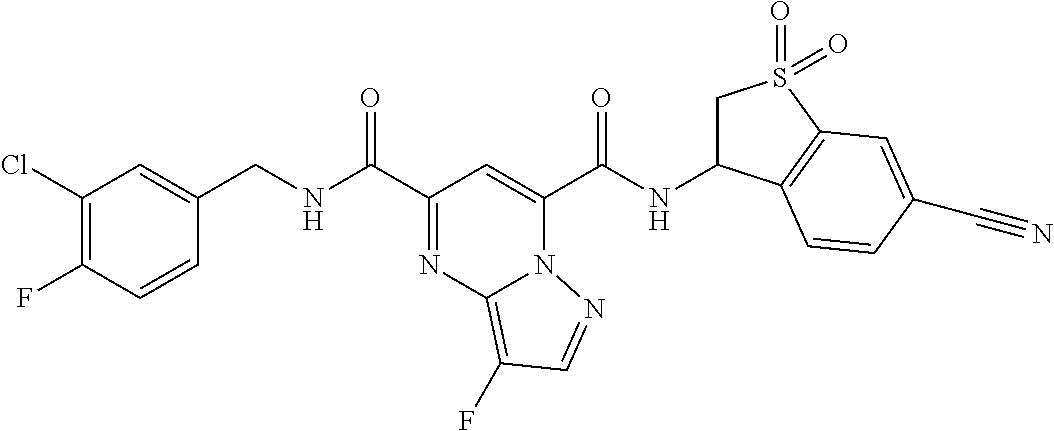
C1(Cl)=C(F)C=CC(CNC(=O)C2=NC3=C(F)C=NN3C(C(=O)NC3CS(=O)(=O)C4=C3C=CC(C#N)=C4)=C2)=C1
